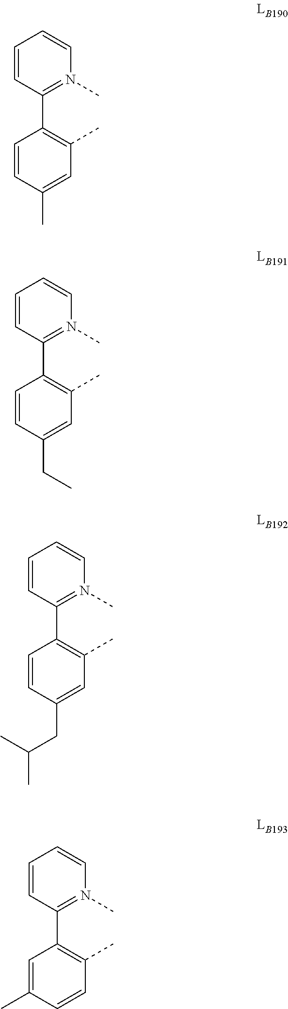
C1=CC(C2=C(C)C=C(C)C=C2)=N(C)C=C1.C1=CC(C2=C(C)C=C(CC)C=C2)=N(C)C=C1.C1=CC(C2=C(C)C=C(CC(C)C)C=C2)=N(C)C=C1.C1=CC(C2=C(C)C=CC(C)=C2)=N(C)C=C1
